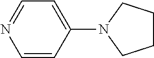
C1=CC(N2CCCC2)=CC=N1
